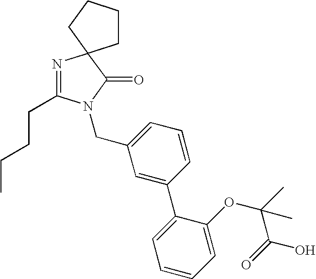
C1=C(C2=CC=CC=C2OC(C)(C(=O)O)C)C=CC=C1CN1C(CCCC)=NC2(C1=O)CCCC2
